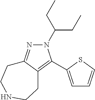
N1(C(CC)CC)N=C2C(=C1C1=CC=CS1)CCNCC2
